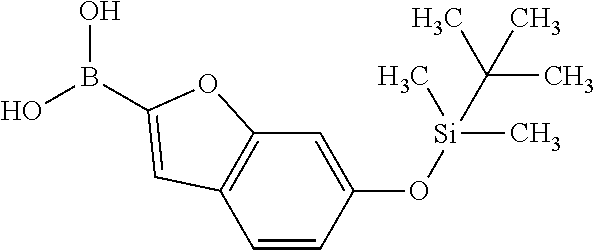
C1=CC(O[Si](C)(C)C(C)(C)C)=CC2=C1C=C(B(O)O)O2
